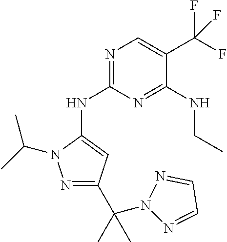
N1=C(NC2=CC(C(C)(N3N=CC=N3)C)=NN2C(C)C)N=C(NCC)C(C(F)(F)F)=C1
